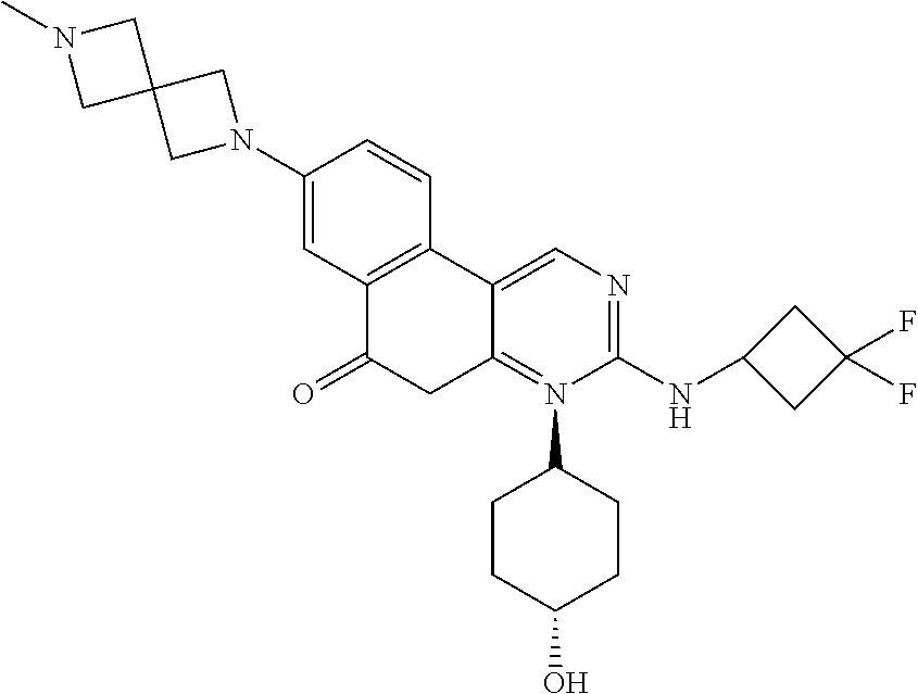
C1(N2CC3(C2)CN(C)C3)=CC2=C(C=C1)C1=CN=C(NC3CC(F)(F)C3)N(C3CCC(O)CC3)=C1CC2=O
